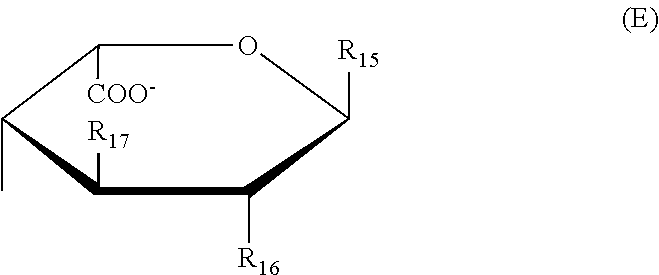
C1([COO-])C(C)C([R17])C([R16])C([R15])O1
